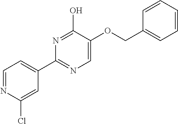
C1=NC(Cl)=CC(C2=NC=C(OCC3=CC=CC=C3)C(O)=N2)=C1
